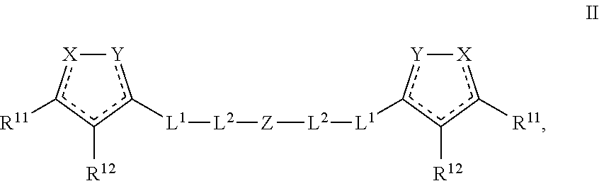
[Y]1c([L1][L2][Z][L2][L1]c2[Y][X]c([R11])c2[R12])c([R12])c([R11])[X]1
